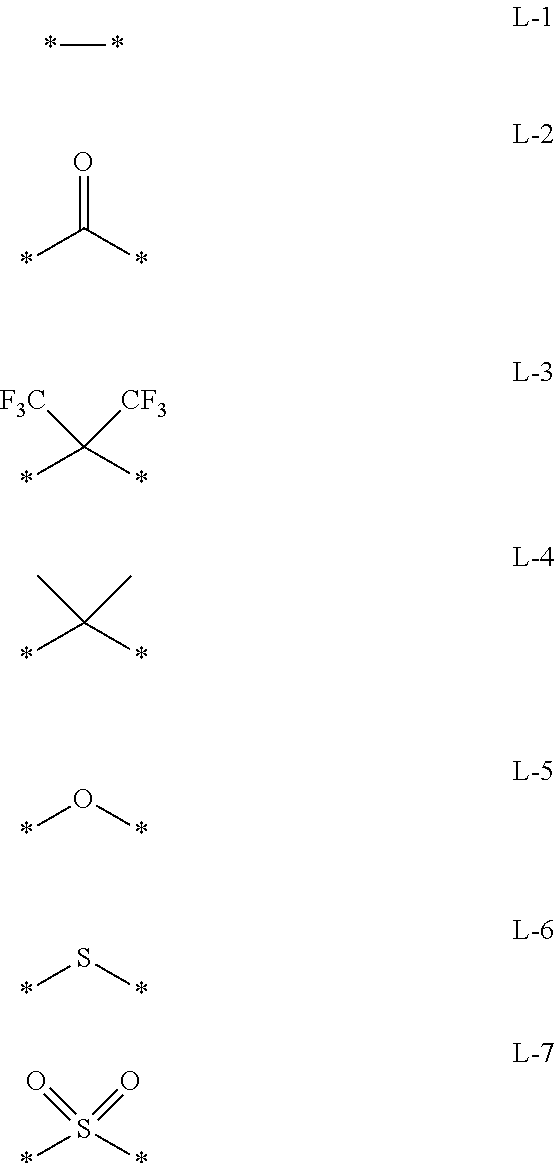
**.*C(*)=O.*C(*)([F3C])[CF3].*C(*)(C)C.*O*.*S*.*S(*)(=O)=O
